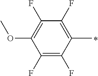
C1(F)=C(F)C(C)=C(F)C(F)=C1OC
